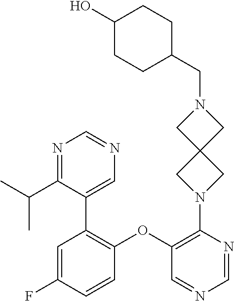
C1(N2CC3(C2)CN(CC2CCC(O)CC2)C3)=C(OC2=C(C3=CN=CN=C3C(C)C)C=C(F)C=C2)C=NC=N1
